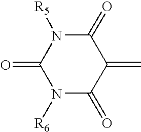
C1(=C)C(=O)N([R5])C(=O)N([R6])C1=O
